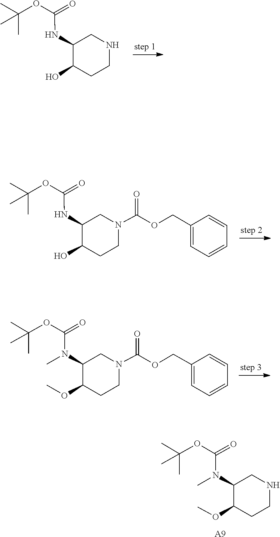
CC(C)(OC(=O)NC1C(O)CCNC1)C.O(C(NC1C(O)CCN(C(OCC2=CC=CC=C2)=O)C1)=O)C(C)(C)C.CC(C)(C)OC(=O)N(C)C1C(OC)CCN(C(OCC2=CC=CC=C2)=O)C1.CC(C)(C)OC(=O)N(C)C1C(OC)CCNC1.[A9]
